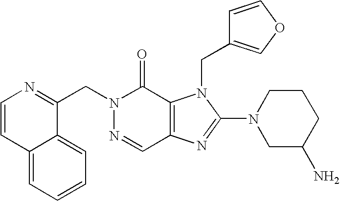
C12=CC=CC=C1C(CN1N=CC3=C(C1=O)N(CC1=COC=C1)C(N1CC(N)CCC1)=N3)=NC=C2
